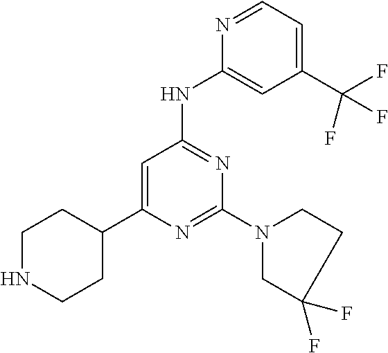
N1=CC=C(C(F)(F)F)C=C1NC1=NC(N2CC(F)(F)CC2)=NC(C2CCNCC2)=C1
